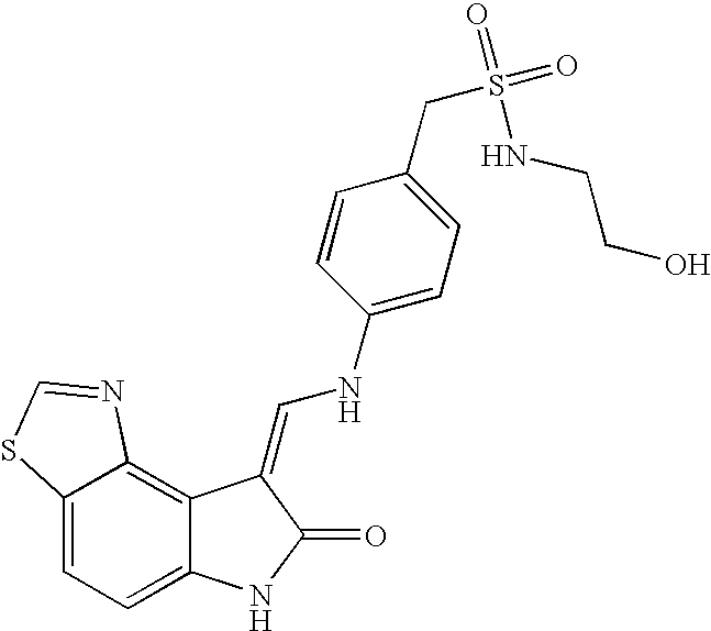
C12=CC=C3C(=C1N=CS2)C(=CNC1=CC=C(CS(=O)(=O)NCCO)C=C1)C(=O)N3
